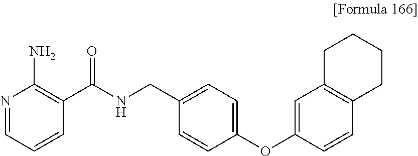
N1=CC=CC(C(NCC2=CC=C(OC3=CC4=C(C=C3)CCCC4)C=C2)=O)=C1N
